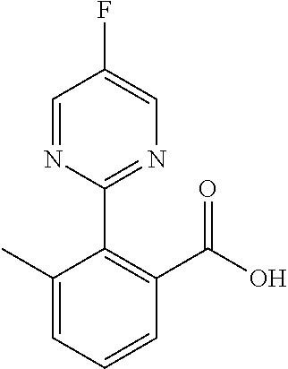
C1=NC(C2=C(C(O)=O)C=CC=C2C)=NC=C1F
